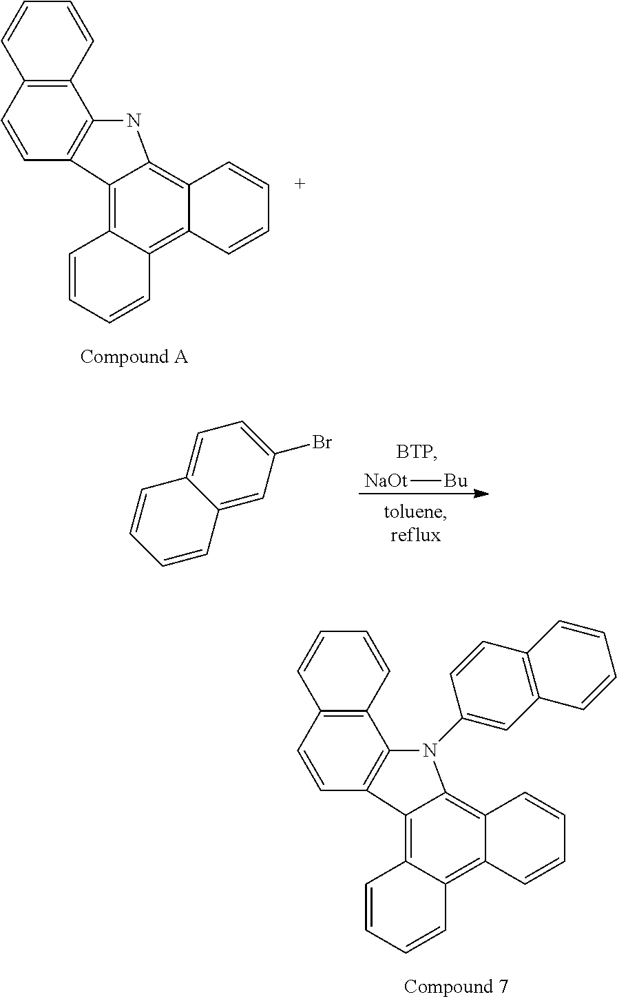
C12=C(C=CC3=C1N(C1=CC4=C(C=C1)C=CC=C4)C1=C4C(=C5C(=C31)C=CC=C5)C=CC=C4)C=CC=C2.C12=C(C=CC3=C1NC1=C4C(=C5C(=C31)C=CC=C5)C=CC=C4)C=CC=C2.[NaOt][Bu].C12=CC(Br)=CC=C1C=CC=C2
